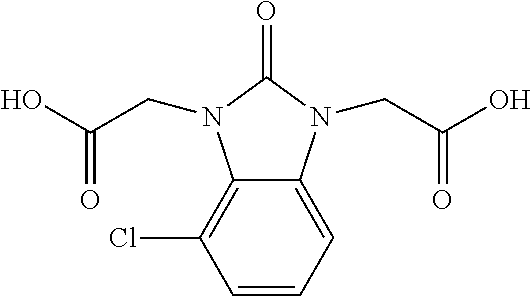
C1=CC=C2C(=C1Cl)N(CC(O)=O)C(=O)N2CC(O)=O
